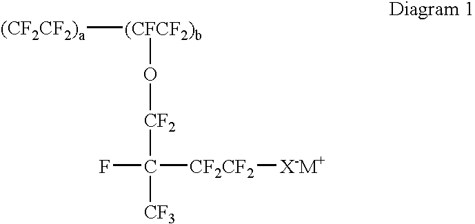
[(CF2CF2)a][(CFCF2)b]O[CF2]C(F)([CF2CF2][X-M+])[CF3]
